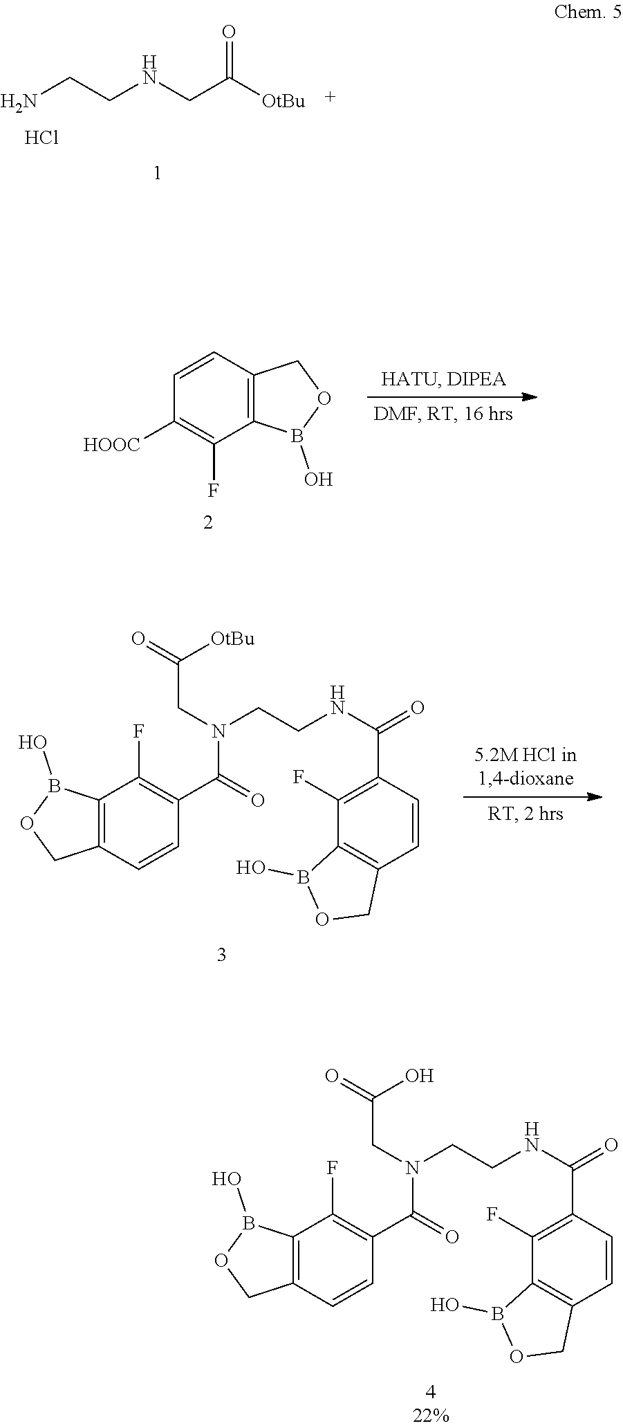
NCCNCC([OtBu])=O.Cl.C1([HOOC])=C(F)C2=C(C=C1)COB2O.C12=C(C=CC(C(=O)N(CC(=O)[OtBu])CCNC(=O)C3=C(F)C4=C(C=C3)COB4O)=C1F)COB2O.C12=C(C=CC(C(=O)N(CC(=O)O)CCNC(=O)C3=C(F)C4=C(C=C3)COB4O)=C1F)COB2O
